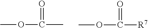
COC(=O)C.COC(=O)[R7]
